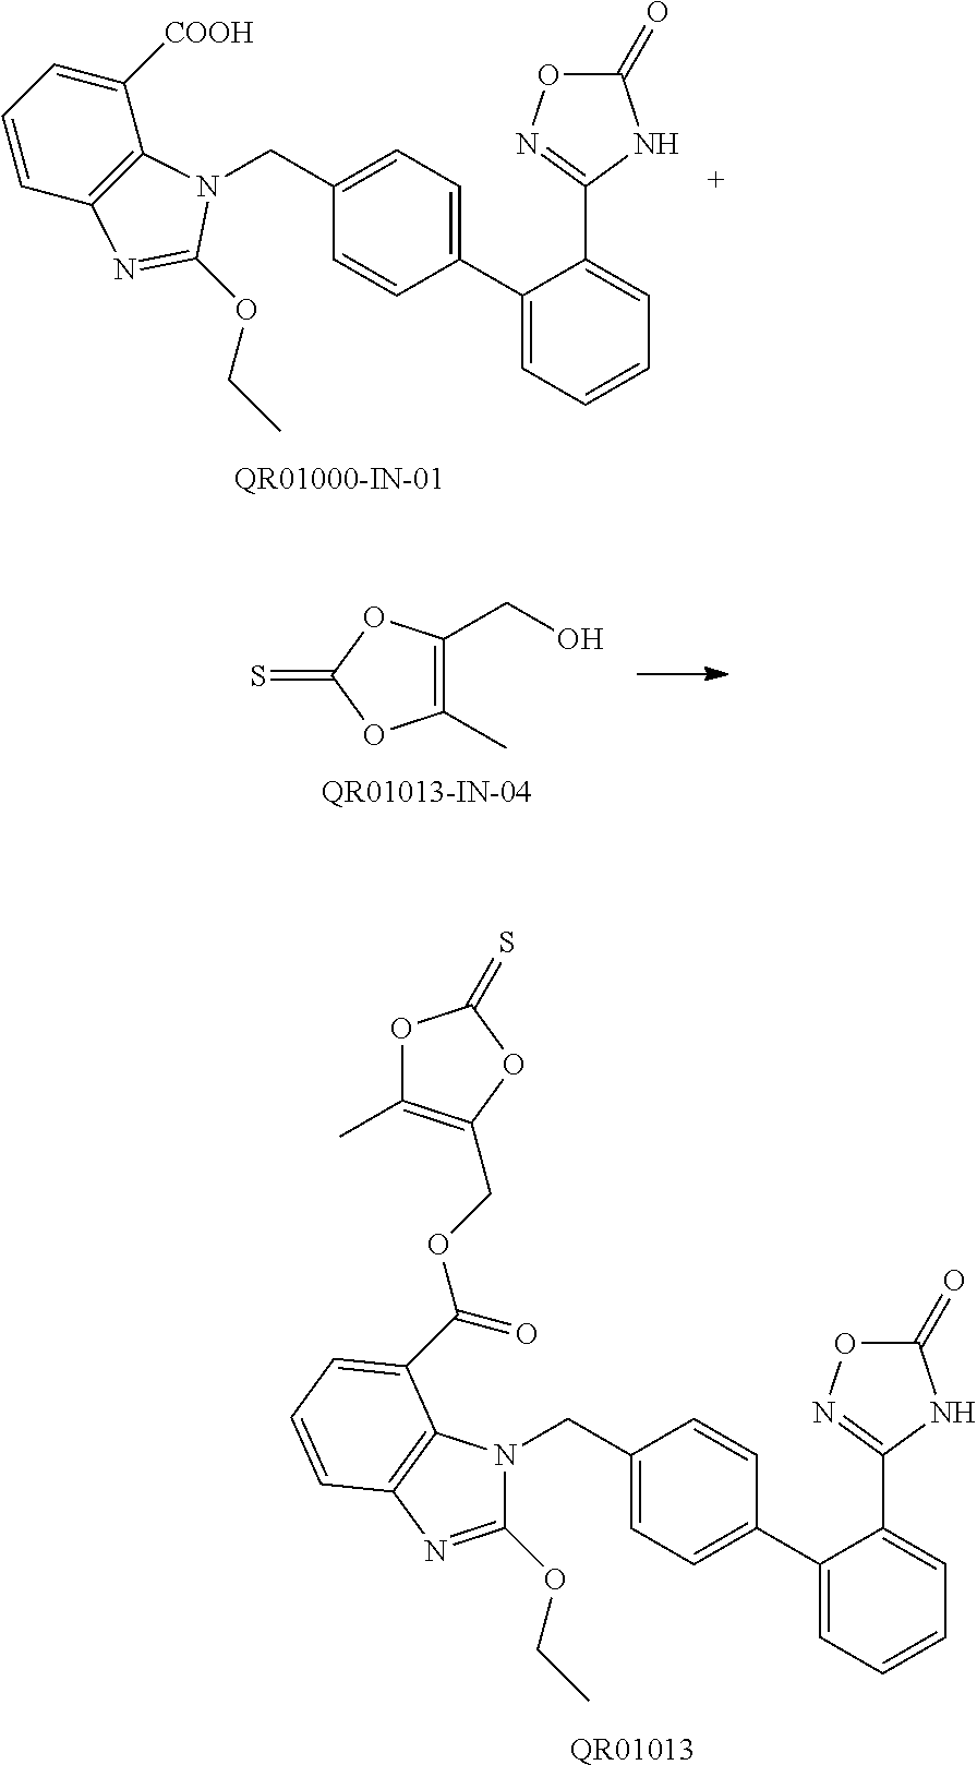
C1(C2=CC=CC=C2C2=NOC(=O)N2)=CC=C(CN2C3=C(C=CC=C3[COOH])N=C2OCC)C=C1.S=C1OC(C)=C(CO)O1.[QR01013].C1(CN2C(OCC)=NC3=C2C(C(OCC2=C(C)OC(=S)O2)=O)=CC=C3)=CC=C(C2=CC=CC=C2C2=NOC(=O)N2)C=C1
